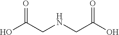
O=C(O)CNCC(O)=O
